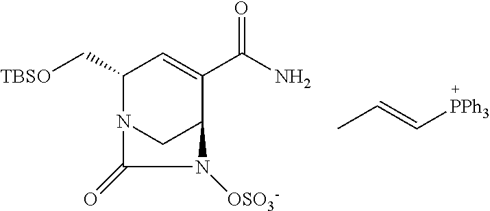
[TBSO]CC1N2CC(C(C(N)=O)=C1)N([OSO3-])C2=O.CC=C[PPh3]
